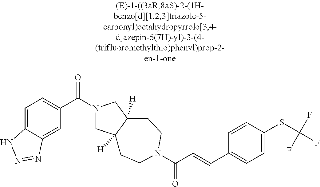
C1=C2C(=CC=C1C(=O)N1CC3([H])C([H])(C1)CCN(C(=O)C=CC1=CC=C(SC(F)(F)F)C=C1)CC3)NN=N2
